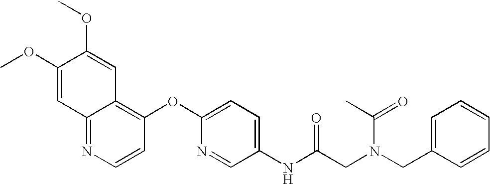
C1(OC)=CC2=NC=CC(OC3=CC=C(NC(CN(CC4=CC=CC=C4)C(C)=O)=O)C=N3)=C2C=C1OC
